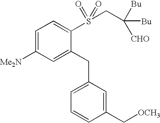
C1=C([Me2N])C=C(CC2=CC=CC(C[OCH3])=C2)C(S(CC([Bu])([CHO])[Bu])(=O)=O)=C1
